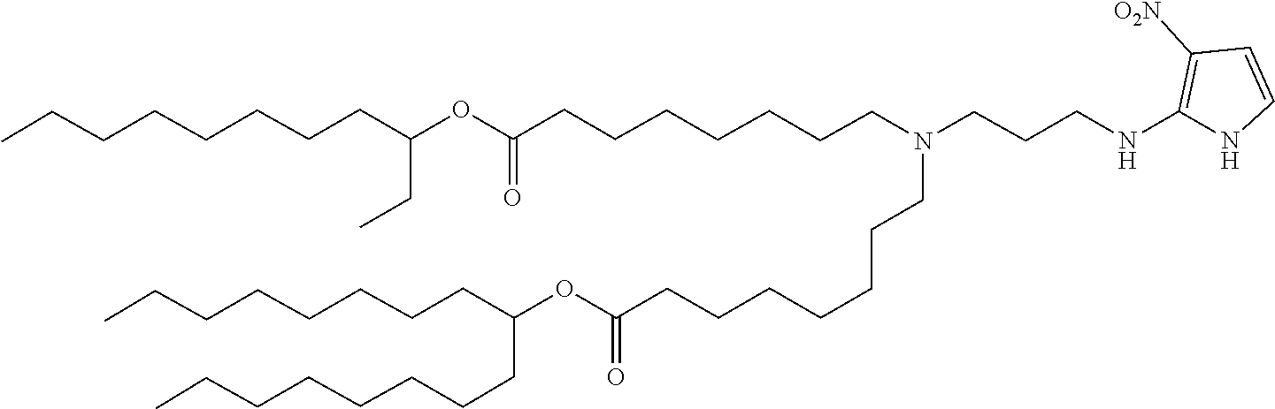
C(CC)(CCCCCCCC)OC(=O)CCCCCCCN(CCCCCCCC(OC(CCCCCCCC)CCCCCCCC)=O)CCCNC1=C([O2N])C=CN1
